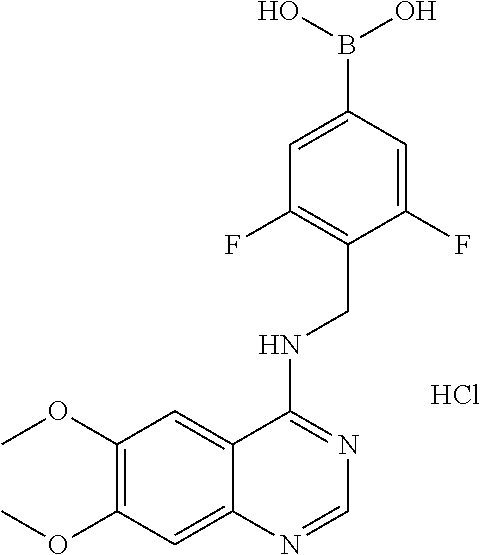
C1(OC)=C(OC)C=C2C(=C1)C(NCC1=C(F)C=C(B(O)O)C=C1F)=NC=N2.Cl
